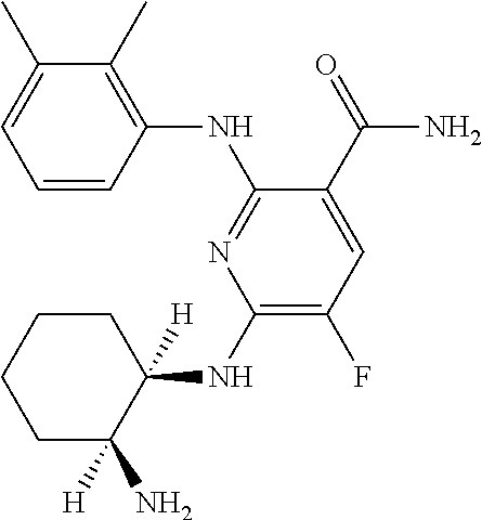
C1=CC(NC2=NC(NC3([H])CCCCC3(N)[H])=C(F)C=C2C(=O)N)=C(C)C(C)=C1
